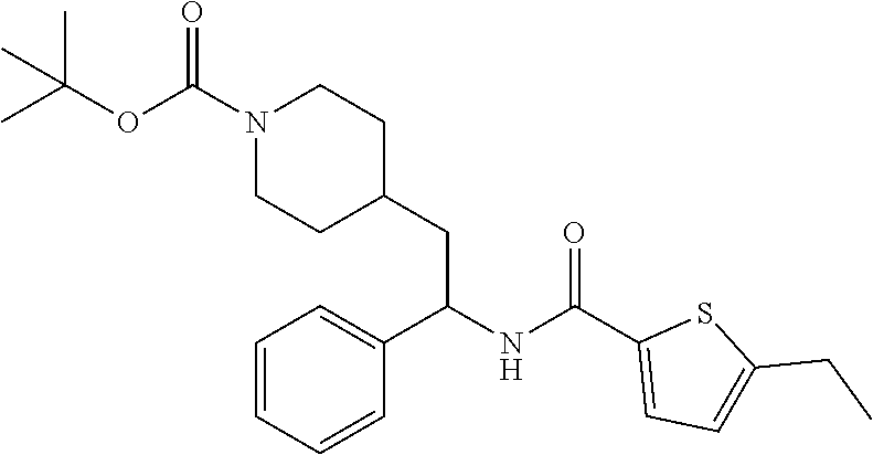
N1(C(OC(C)(C)C)=O)CCC(CC(NC(C2=CC=C(CC)S2)=O)C2=CC=CC=C2)CC1
